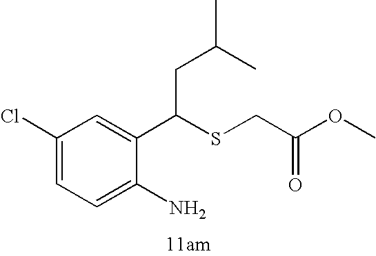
C1=C(N)C(C(SCC(OC)=O)CC(C)C)=CC(Cl)=C1
